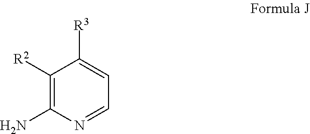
C1([R2])=C(N)N=CC=C1[R3]
